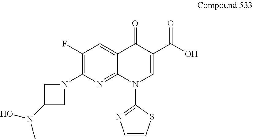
C1(F)=C(N2CC(N(O)C)C2)N=C2C(=C1)C(=O)C(C(O)=O)=CN2C1=NC=CS1
